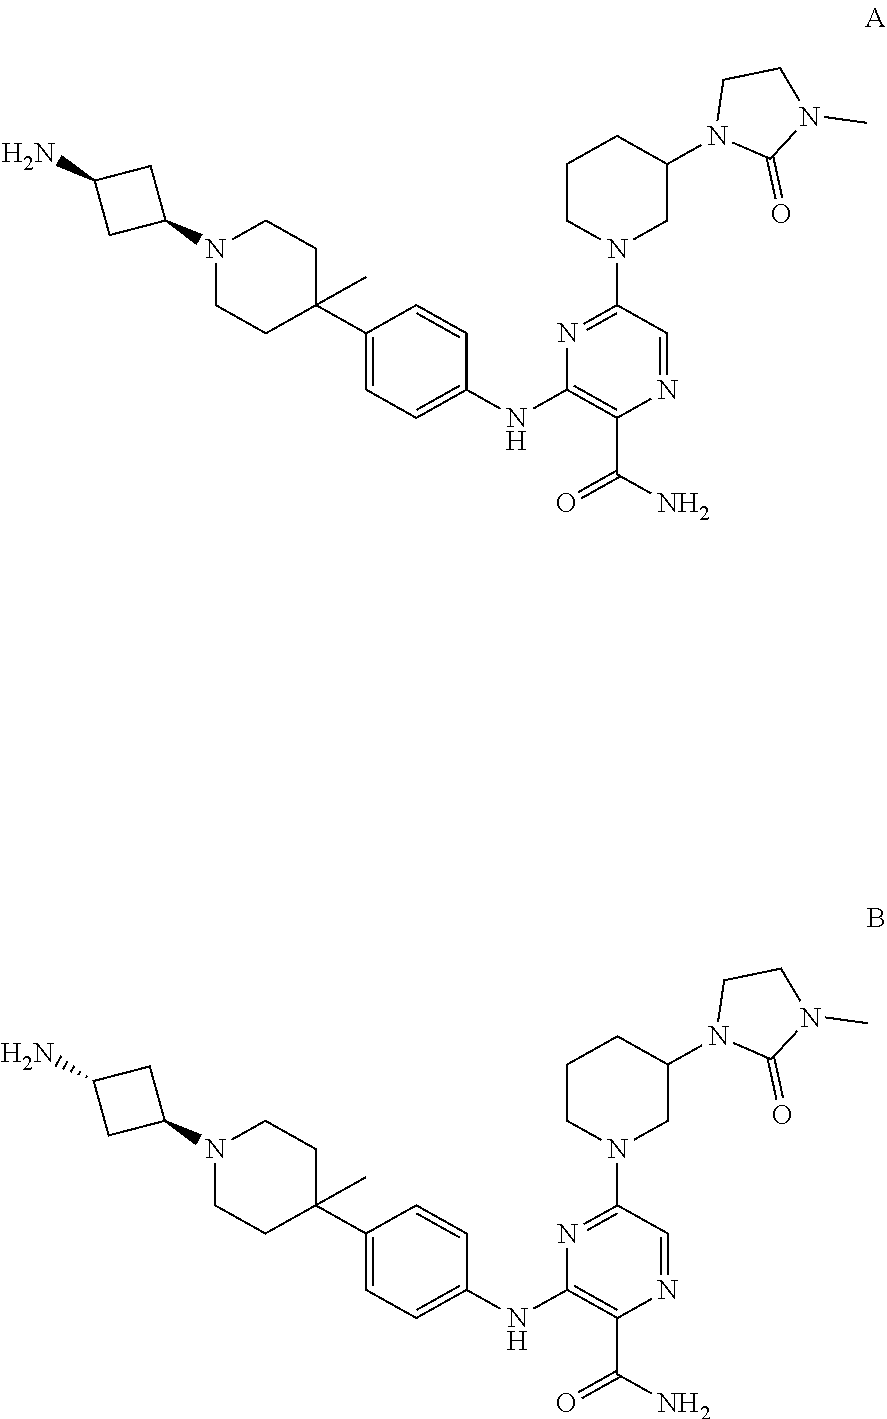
C1(N2CC(N3C(=O)N(C)CC3)CCC2)=NC(NC2=CC=C(C3(C)CCN(C4CC(N)C4)CC3)C=C2)=C(C(N)=O)N=C1.C1(N2CC(N3C(=O)N(C)CC3)CCC2)=NC(NC2=CC=C(C3(C)CCN(C4CC(N)C4)CC3)C=C2)=C(C(N)=O)N=C1
